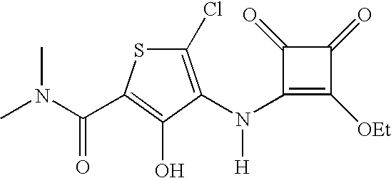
C1(N([H])C2=C(Cl)SC(C(=O)N(C)C)=C2O)=C([OEt])C(=O)C1=O
